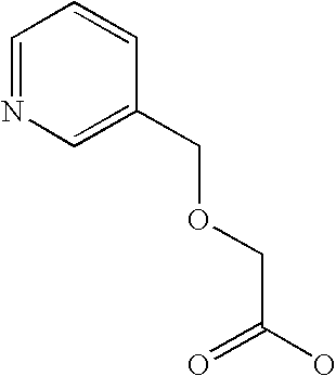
C1=NC=C(COCC(O)=O)C=C1
